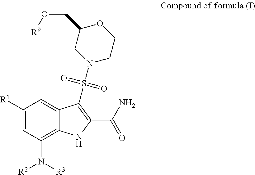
C1([R1])=CC(N([R3])[R2])=C2C(=C1)C(S(N1CCOC(CO[R9])C1)(=O)=O)=C(C(N)=O)N2
